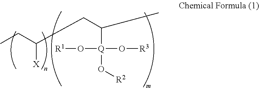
CCC([X])CC([Q](O[R1])(O[R3])O[R2])C
